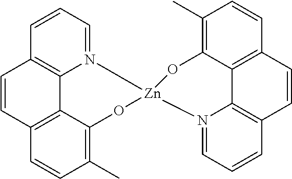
C1=CC=N2C3=C1C=CC1=C3C(=C(C)C=C1)O[Zn]21OC2=C(C)C=CC3=C2C2=C(C=C3)C=CC=N12
